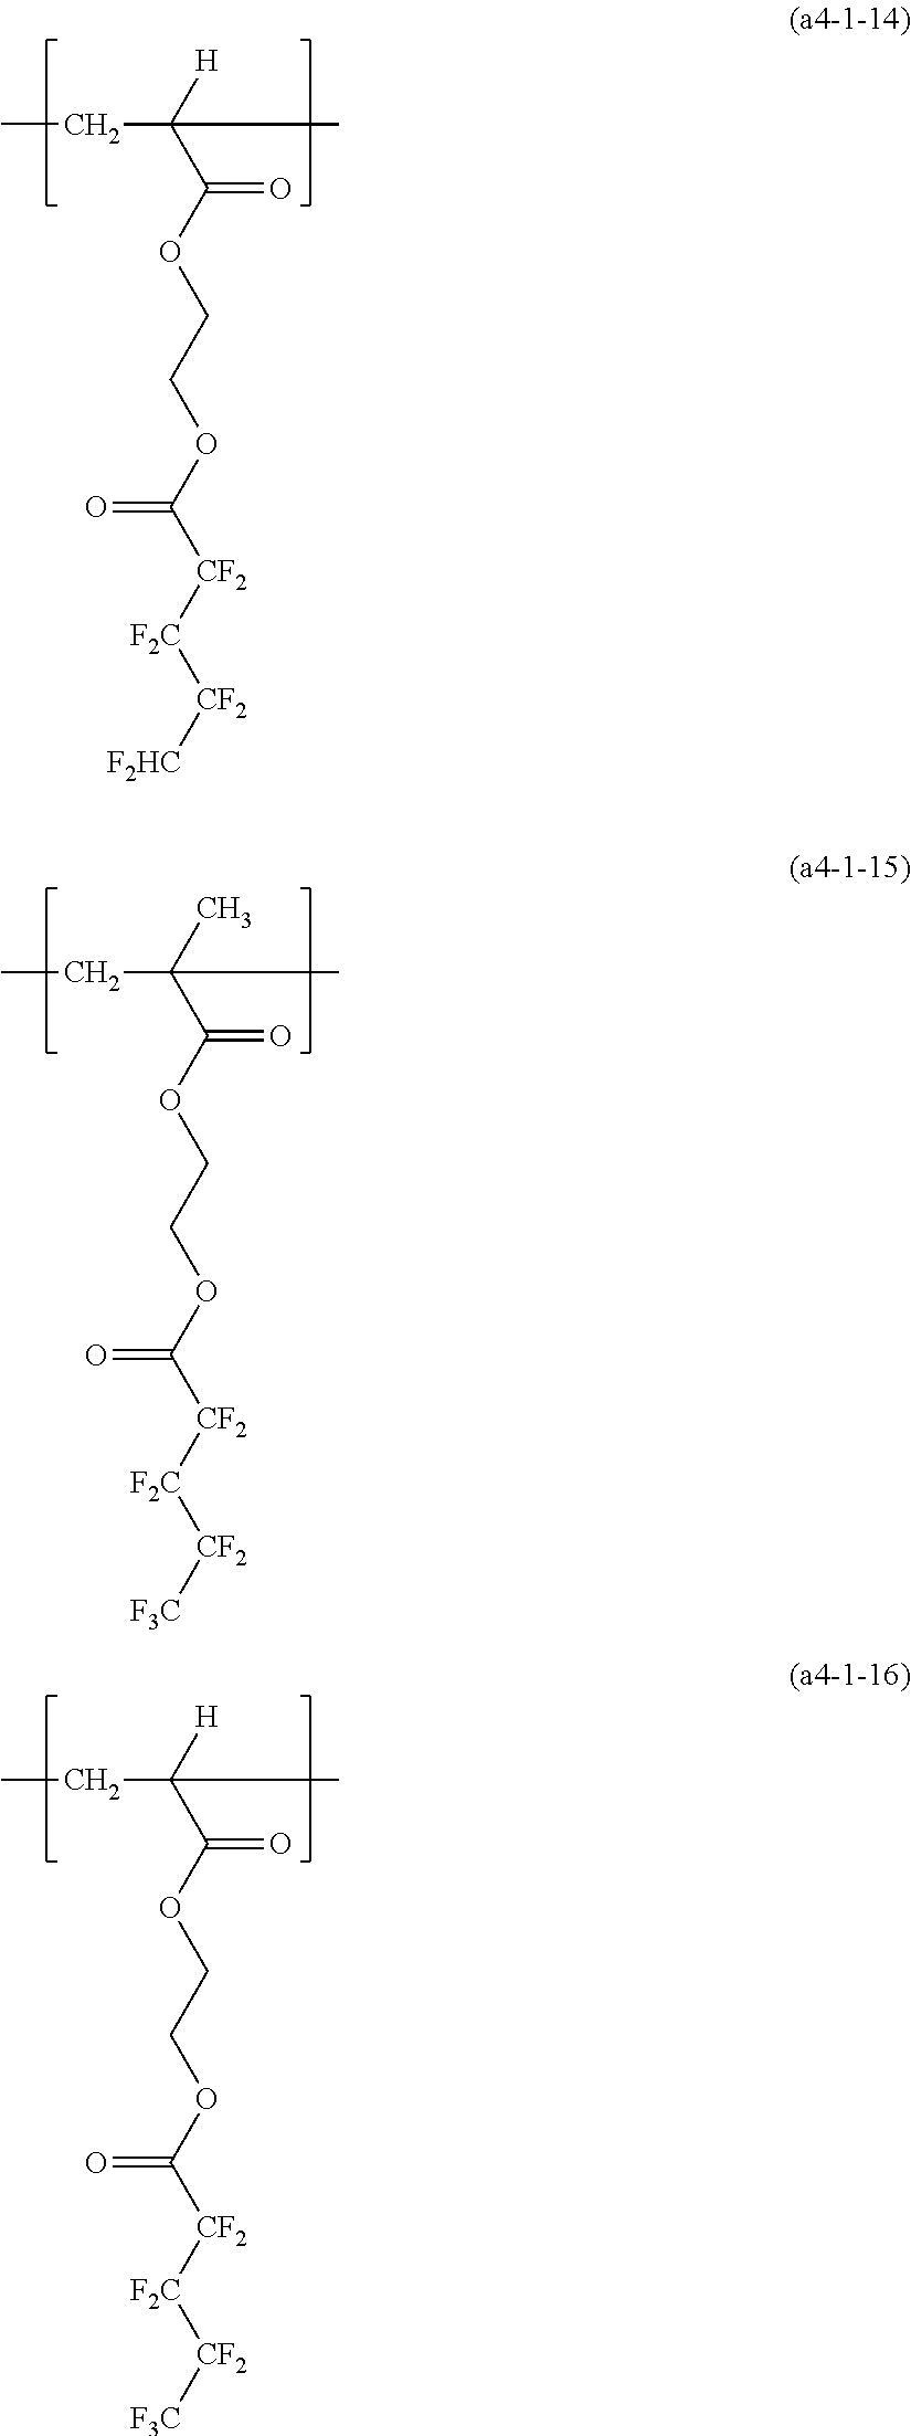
CCC([H])(C(=O)OCCOC([CF2][F2C][CF2][F2HC])=O)C.CCC(C)(C(=O)OCCOC([CF2][F2C][CF2][F3C])=O)C.CCC([H])(C(=O)OCCOC([CF2][F2C][CF2][F3C])=O)C
